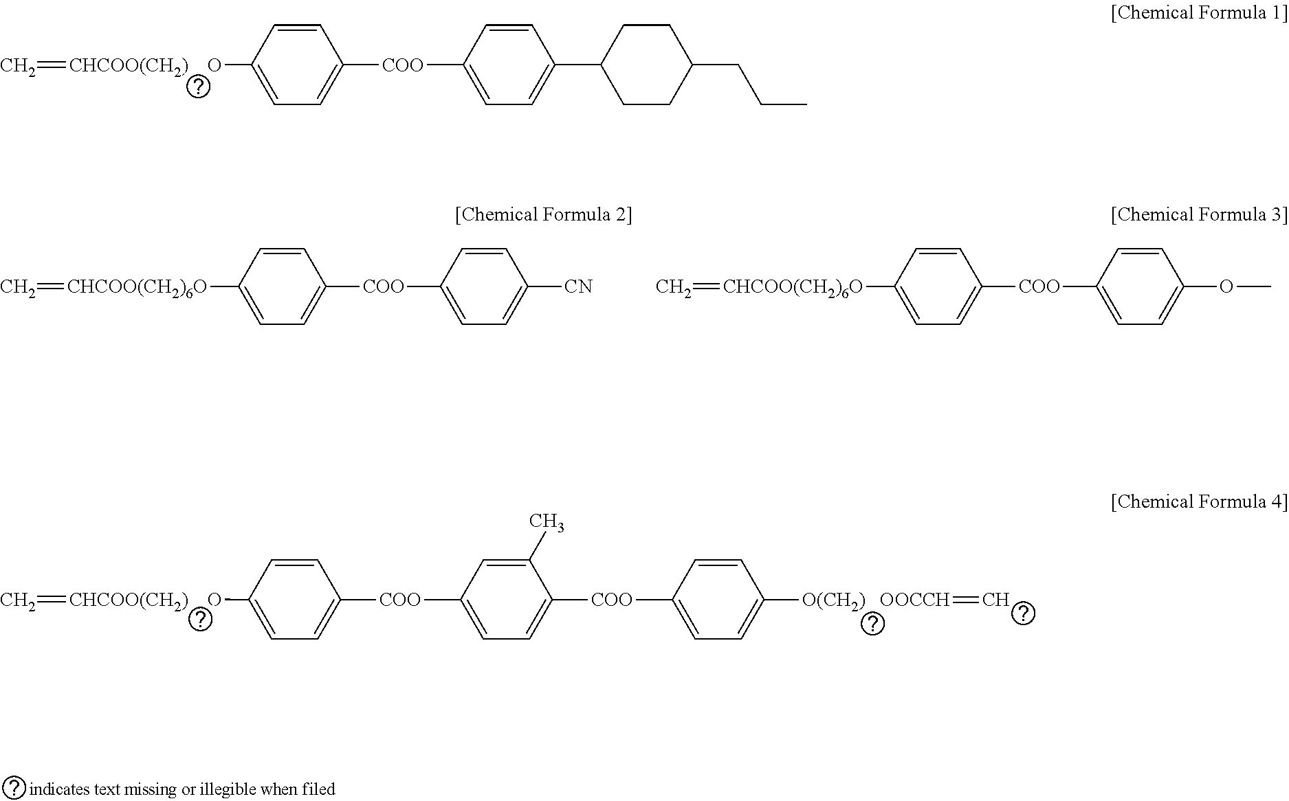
[CHCOO(CH2)    O](C1=CC=C([COO]C2=CC=C(C3CCC(CCC)CC3)C=C2)C=C1)=C.[CHCOO(CH2)    O](C1=CC=C([COO]C2=CC=C([COO]C3=CC=C([O(CH2)   OOCCH]=C)C=C3)C(C)=C2)C=C1)=C.[CHCOO(CH2)6O](C1=CC=C([COO]C2=CC=C([CN])C=C2)C=C1)=C.[CHCOO(CH2)6O](C1=CC=C([COO]C2=CC=C(OC)C=C2)C=C1)=C
